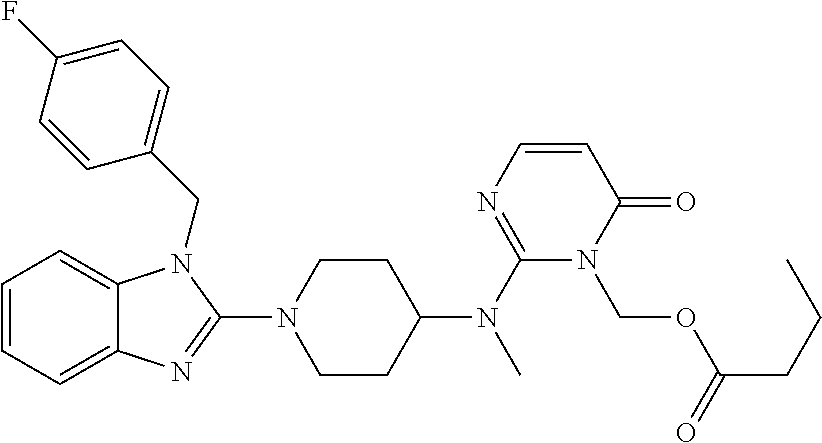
C1=CC=C2C(=C1)N(CC1=CC=C(F)C=C1)C(N1CCC(N(C3=NC=CC(=O)N3COC(CCC)=O)C)CC1)=N2
